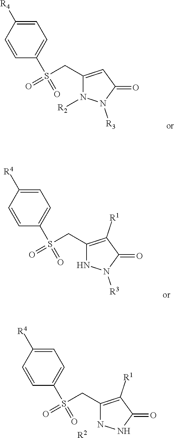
C1=CC(S(CC2=C([R1])C(=O)NN2)(=O)=O)=CC=C1[R4].[R2].C1=CC(S(CC2=CC(=O)N([R3])N2[R2])(=O)=O)=CC=C1[R4].C1=CC(S(CC2=C([R1])C(=O)N([R3])N2)(=O)=O)=CC=C1[R4]
